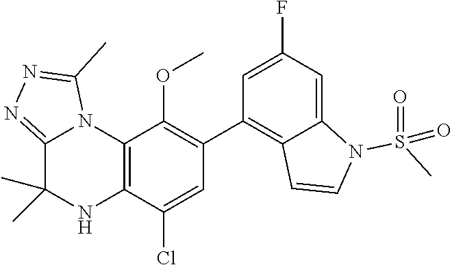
C12=C(C(Cl)=CC(C3=C4C(=CC(F)=C3)N(S(C)(=O)=O)C=C4)=C1OC)NC(C)(C)C1=NN=C(C)N21
